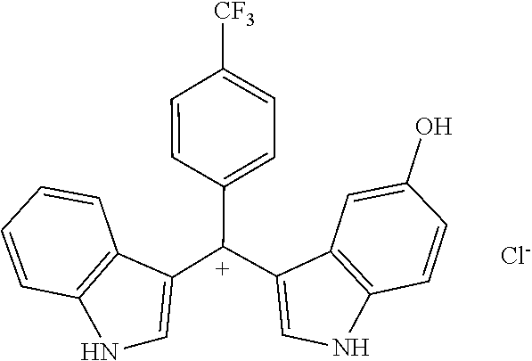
C1=CC2=C(C=C1)C([C+](C1=CC=C([CF3])C=C1)C1=CNC3=C1C=C(O)C=C3)=CN2.[Cl-]
